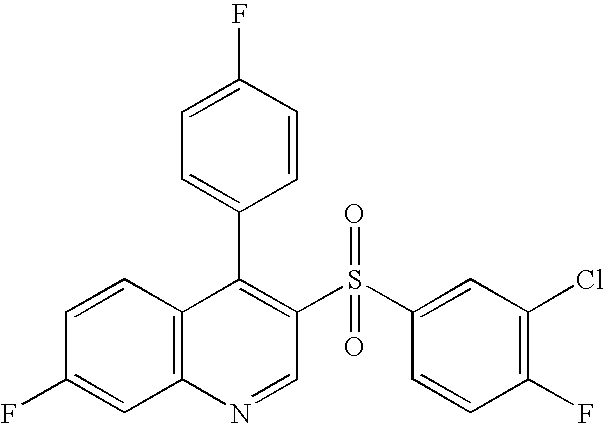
C12=C(C=CC(F)=C1)C(C1=CC=C(F)C=C1)=C(S(C1=CC(Cl)=C(F)C=C1)(=O)=O)C=N2
